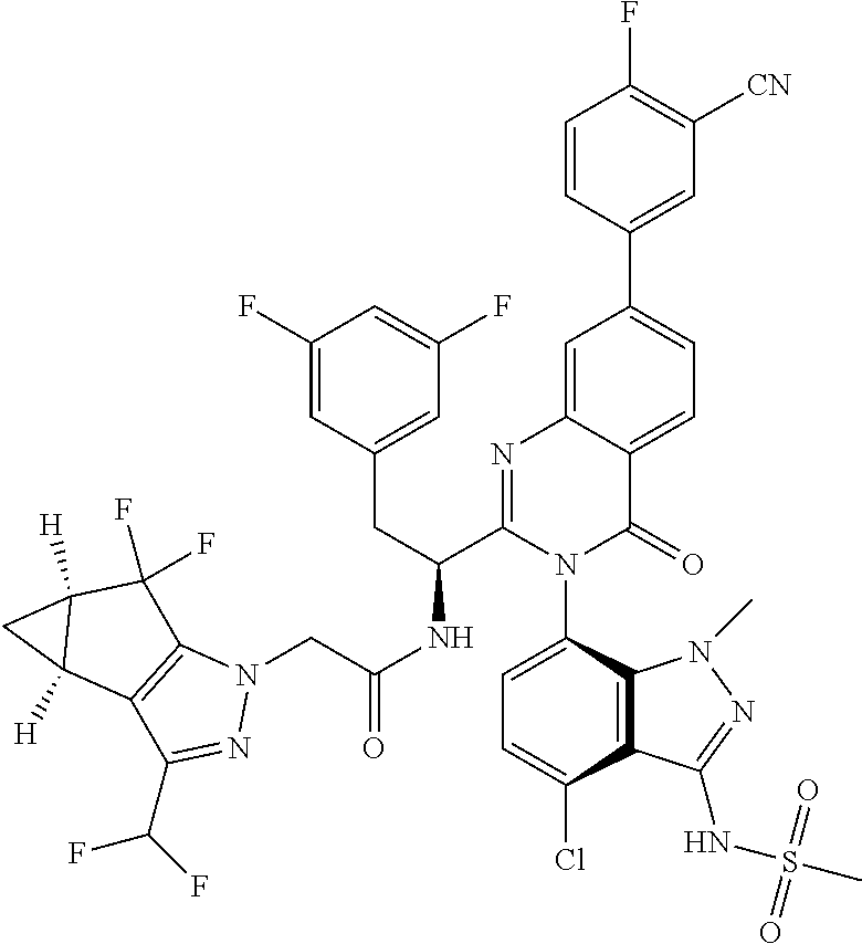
C1=C(Cl)C2=C(C(N3C(=O)C4=CC=C(C5=CC([CN])=C(F)C=C5)C=C4N=C3C(CC3=CC(F)=CC(F)=C3)NC(CN3C4=C(C(C(F)F)=N3)C3([H])C([H])(C4(F)F)C3)=O)=C1)N(C)N=C2NS(C)(=O)=O
